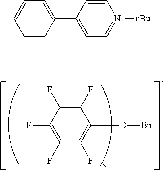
C1(F)=C(F)C(F)=C(B[Bn])C(F)=C1F.C1(C2=CC=[N+]([nBu])C=C2)=CC=CC=C1
